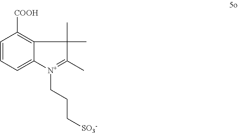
C1=CC=C2C(=C1[COOH])C(C)(C)C(C)=[N+]2CCC[SO3-]
